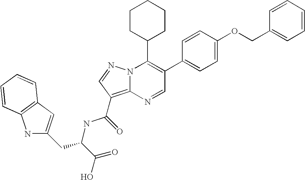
N1=CC(C2=CC=C(OCC3=CC=CC=C3)C=C2)=C(C2CCCCC2)N2C1=C(C(NC(C(O)=O)CC1=CC3=C(N1)C=CC=C3)=O)C=N2
